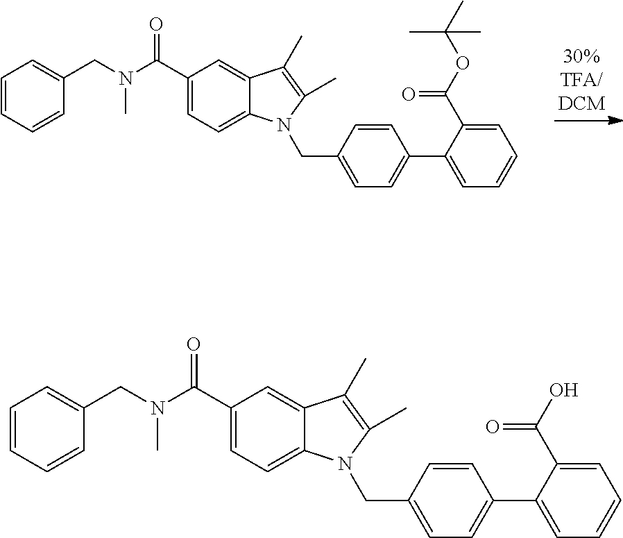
C1(C(N(CC2=CC=CC=C2)C)=O)=CC=C2C(=C1)C(C)=C(C)N2CC1=CC=C(C2=CC=CC=C2C(OC(C)(C)C)=O)C=C1.C1(C(N(CC2=CC=CC=C2)C)=O)=CC=C2C(=C1)C(C)=C(C)N2CC1=CC=C(C2=CC=CC=C2C(=O)O)C=C1
